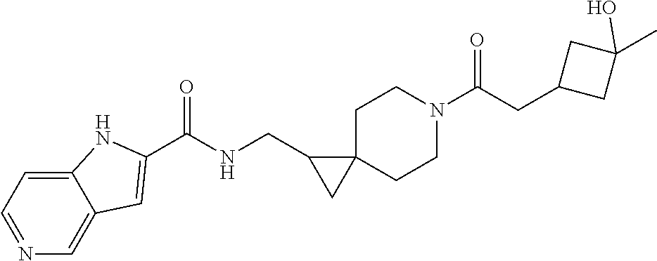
O=C(CC1CC(C)(O)C1)N1CCC2(CC1)C(CNC(=O)C1=CC3=CN=CC=C3N1)C2
